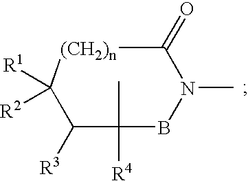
[(CH2)n]1C(=O)N(C)BC(C)([R4])C([R3])C1([R1])[R2]
